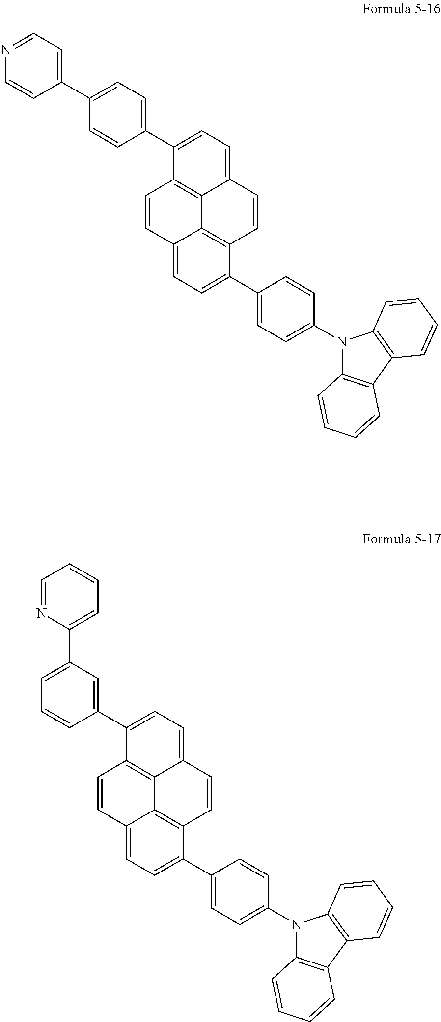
C12=CC=C(C3=CC=C(C4=CC=NC=C4)C=C3)C3=C1C1=C(C=C2)C(C2=CC=C(N4C5=C(C6=C4C=CC=C6)C=CC=C5)C=C2)=CC=C1C=C3.C12=CC=C(C3=CC(C4=CC=CC=N4)=CC=C3)C3=C1C1=C(C=C2)C(C2=CC=C(N4C5=C(C6=C4C=CC=C6)C=CC=C5)C=C2)=CC=C1C=C3
